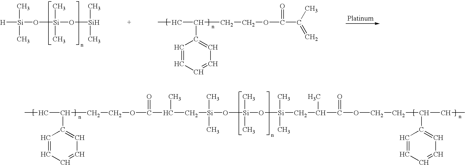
[H][Si](O[Si](O[Si](C)C)(C)C)(C)C.CCC(CCOC(C(C)=C)=O)C1=CC=CC=C1.CCC(CCOC(=O)C(C[Si](O[Si](O[Si](C)(C)CC(C(OCCC(CC)C1=CC=CC=C1)=O)C)(C)C)(C)C)C)C1=CC=CC=C1
